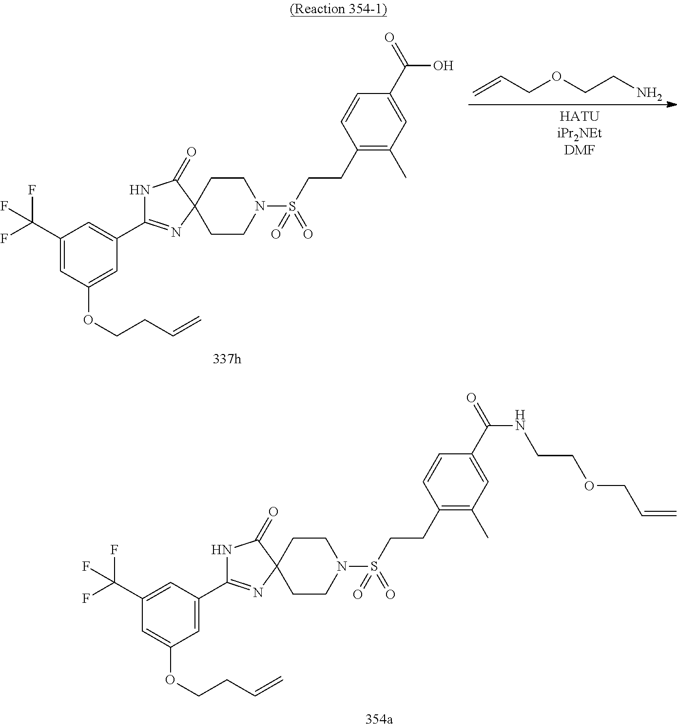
C=CCOCCN.C1(C(F)(F)F)=CC(OCCC=C)=CC(C2=NC3(CCN(S(CCC4=C(C)C=C(C(O)=O)C=C4)(=O)=O)CC3)C(=O)N2)=C1.C1(C(F)(F)F)=CC(C2=NC3(CCN(S(CCC4=C(C)C=C(C(NCCOCC=C)=O)C=C4)(=O)=O)CC3)C(=O)N2)=CC(OCCC=C)=C1
